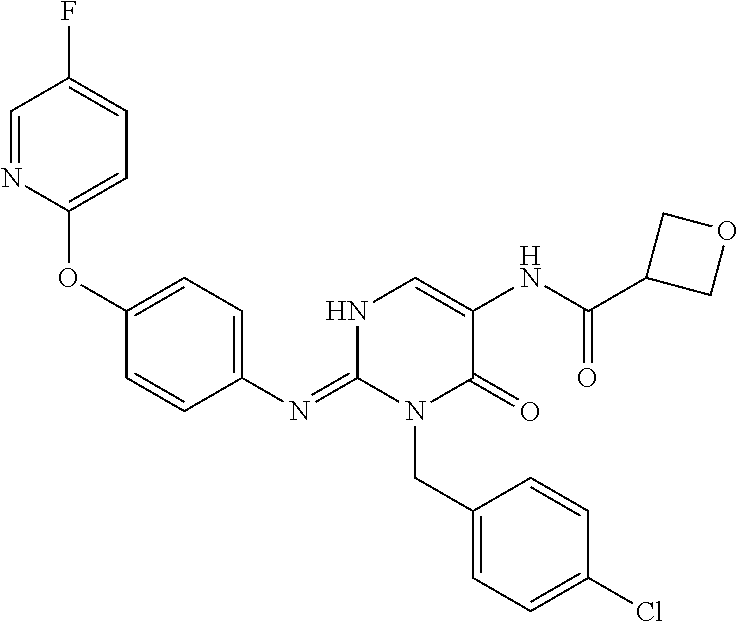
O(C1=CC=C(N=C2N(CC3=CC=C(Cl)C=C3)C(=O)C(NC(C3COC3)=O)=CN2)C=C1)C1=CC=C(F)C=N1
